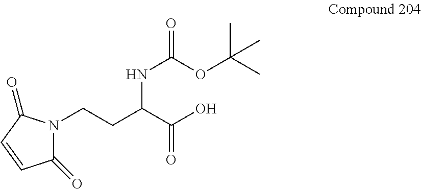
N1(CCC(C(O)=O)NC(OC(C)(C)C)=O)C(=O)C=CC1=O
